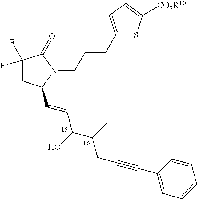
C1(C#CCC(C)C(C=CC2CC(F)(F)C(=O)N2CCCC2=CC=C([CO2R10])S2)O)=CC=CC=C1
